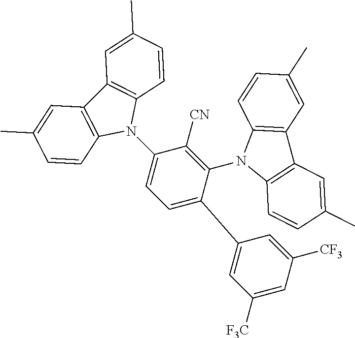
C1=C(C2=CC([F3C])=CC([CF3])=C2)C(N2C3=C(C4=C2C=CC(C)=C4)C=C(C)C=C3)=C([CN])C(N2C3=C(C4=C2C=CC(C)=C4)C=C(C)C=C3)=C1
